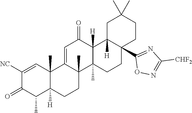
C1([NC])=CC2(C)C([H])(C(C)C1=O)CCC1(C)C2=CC(=O)C2([H])C1(C)CCC1(C3=NC([CHF2])=NO3)C2([H])CC(C)(C)CC1
